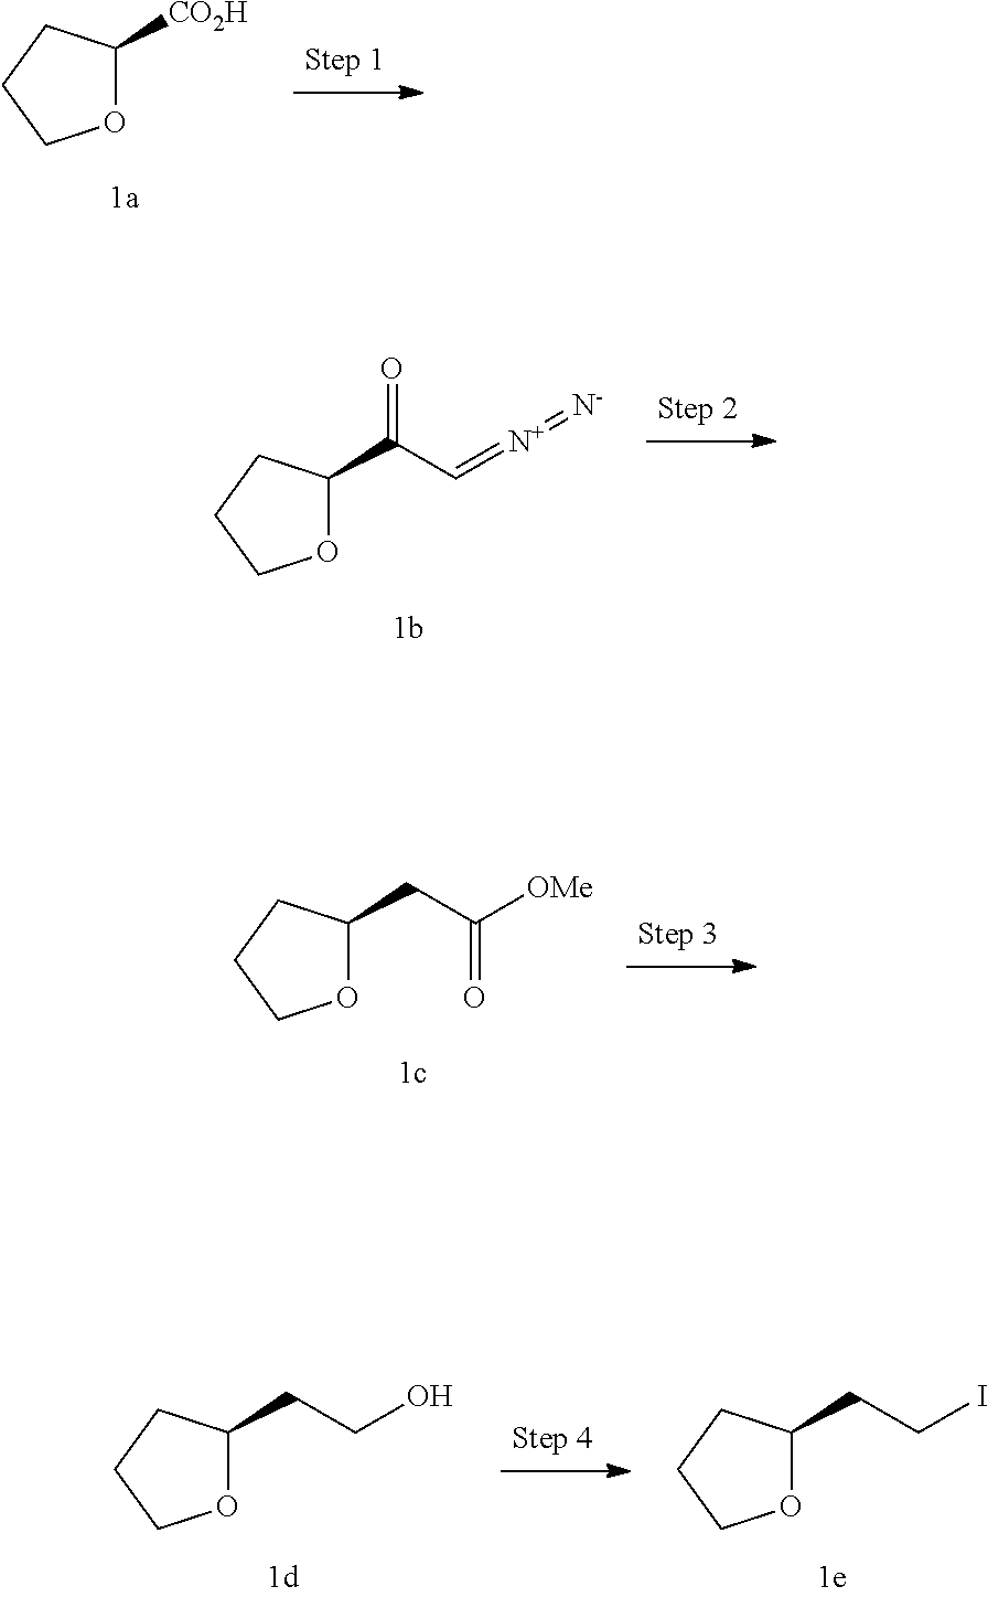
O1C([CO2H])CCC1.O1C(C(C=[N+]=[N-])=O)CCC1.O1C(CC([OMe])=O)CCC1.O1C(CCO)CCC1.O1C(CCI)CCC1
